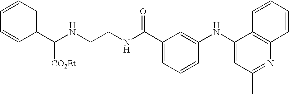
N(CCNC(C1=CC=CC(NC2=CC(C)=NC3=C2C=CC=C3)=C1)=O)C(C1=CC=CC=C1)[CO2Et]
